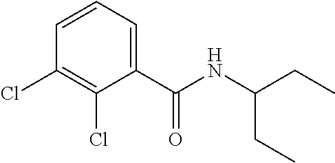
C1(Cl)=C(Cl)C(C(NC(CC)CC)=O)=CC=C1
